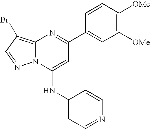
C12=C(Br)C=NN1C(NC1=CC=NC=C1)=CC(C1=CC([OMe])=C([OMe])C=C1)=N2
